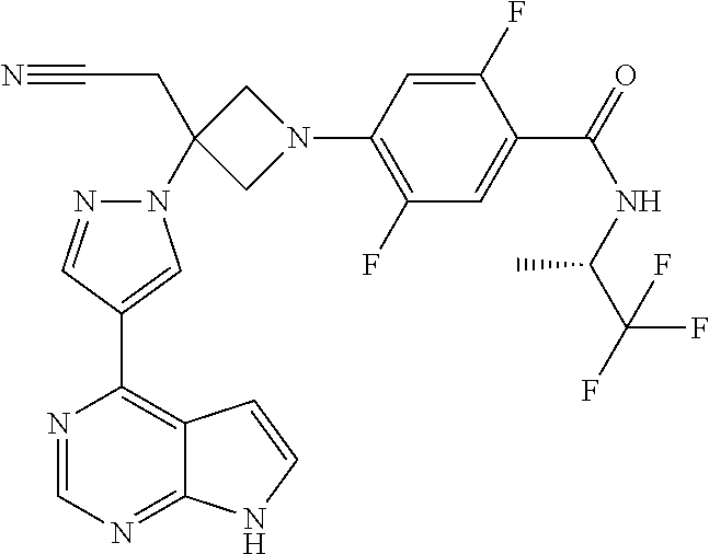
N1(C2(CC#N)CN(C3=C(F)C=C(C(=O)NC(C(F)(F)F)C)C(F)=C3)C2)N=CC(C2=C3C(=NC=N2)NC=C3)=C1
